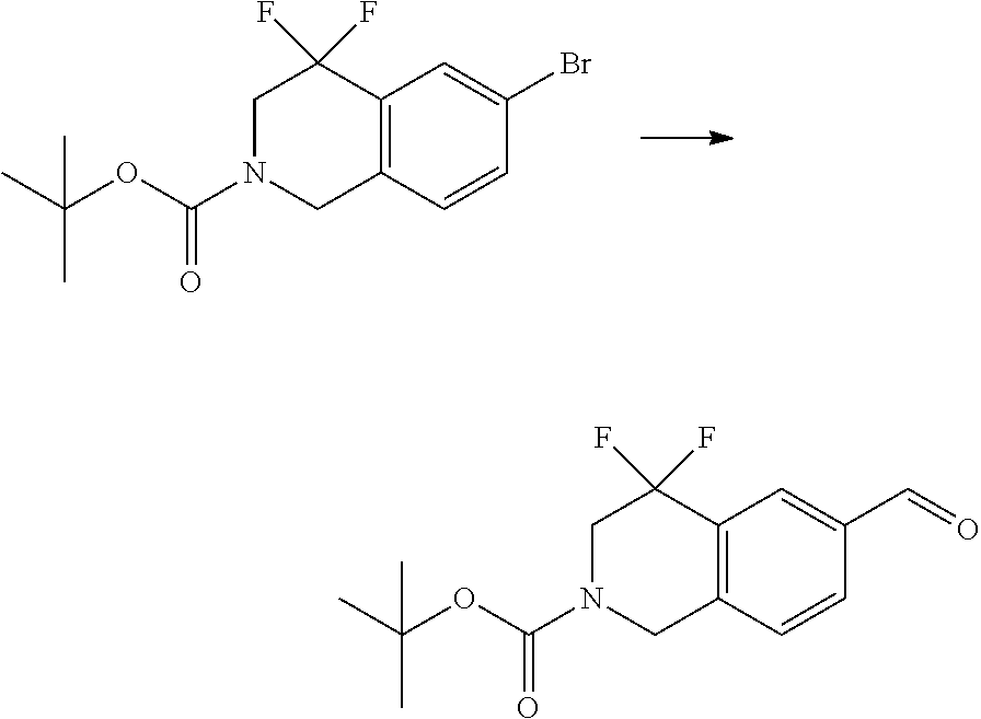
C1N(C(OC(C)(C)C)=O)CC2=C(C1(F)F)C=C(Br)C=C2.C1N(C(OC(C)(C)C)=O)CC2=C(C1(F)F)C=C(C=O)C=C2
